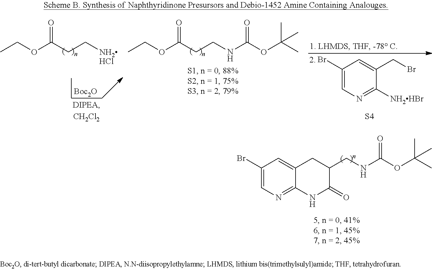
C1C(CNC(OC(C)(C)C)=O)C(=O)NC2=NC=C(Br)C=C12.CCOC(CC[NH2HCl])=O.[Boc2O].CCOC(CCNC(OC(C)(C)C)=O)=O.C1(Br)=CN=C([NH2HBr])C(CBr)=C1.[S4]
